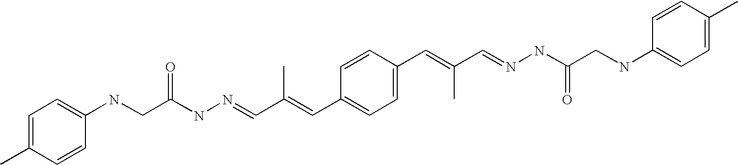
C1=C(NCC(NN=CC(=CC2=CC=C(C=C(C=NNC(CNC3=CC=C(C)C=C3)=O)C)C=C2)C)=O)C=CC(C)=C1
